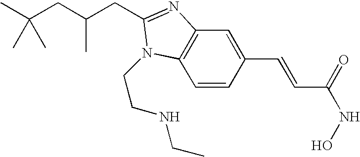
C1=CC(C=CC(=O)NO)=CC2=C1N(CCNCC)C(CC(C)CC(C)(C)C)=N2
